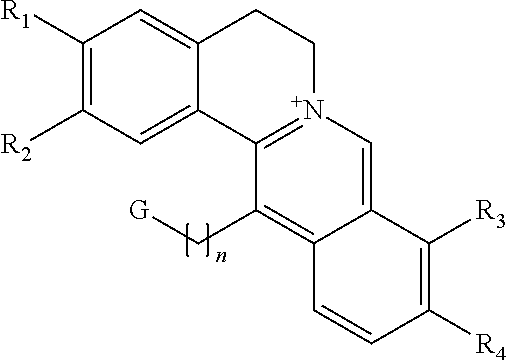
C1([R1])=C([R2])C=C2C(=C1)CC[N+]1=C2C(C[G])=C2C(=C1)C([R3])=C([R4])C=C2
